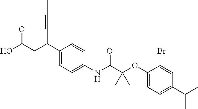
C1(C(CC(O)=O)C#CC)=CC=C(NC(C(OC2=CC=C(C(C)C)C=C2Br)(C)C)=O)C=C1
